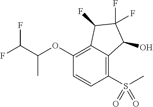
C1(OC(C(F)F)C)=C2C(=C(S(=O)(=O)C)C=C1)C(O)C(F)(F)C2F
